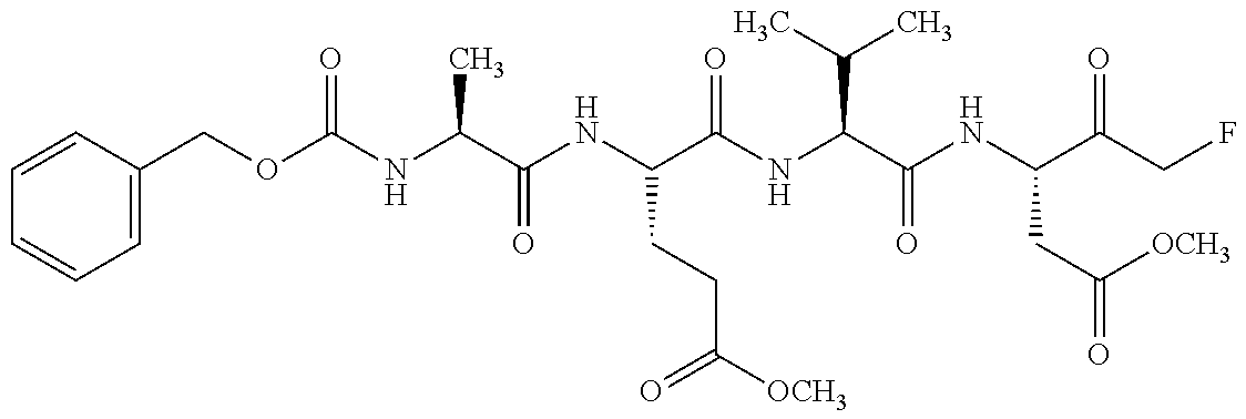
C1=CC(COC(NC(C(NC(C(NC(C(NC(C(CF)=O)CC(=O)[OCH3])=O)C(C)C)=O)CCC([OCH3])=O)=O)C)=O)=CC=C1
